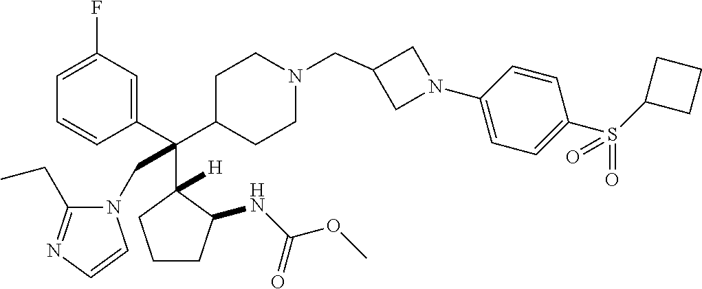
C1=C(F)C=C(C(C2CCN(CC3CN(C4=CC=C(S(C5CCC5)(=O)=O)C=C4)C3)CC2)(C2([H])C(NC(OC)=O)CCC2)CN2C(CC)=NC=C2)C=C1
